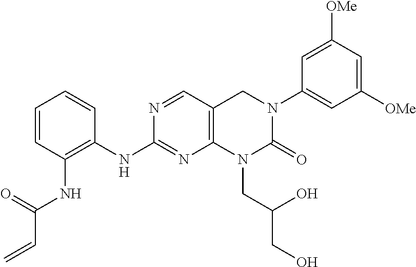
N1=CC2=C(N=C1NC1=C(NC(C=C)=O)C=CC=C1)N(CC(CO)O)C(=O)N(C1=CC([OMe])=CC([OMe])=C1)C2
